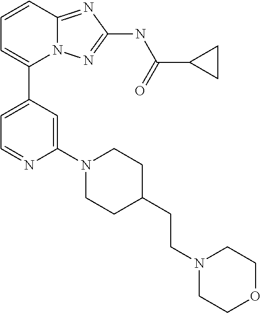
C1=CC2=NC(NC(C3CC3)=O)=NN2C(C2=CC=NC(N3CCC(CCN4CCOCC4)CC3)=C2)=C1
